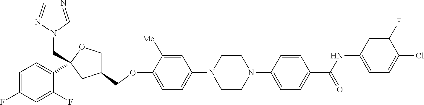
C1=C([Me])C(OCC2COC(CN3C=NC=N3)(C3=CC=C(F)C=C3F)C2)=CC=C1N1CCN(C2=CC=C(C(NC3=CC=C(Cl)C(F)=C3)=O)C=C2)CC1
